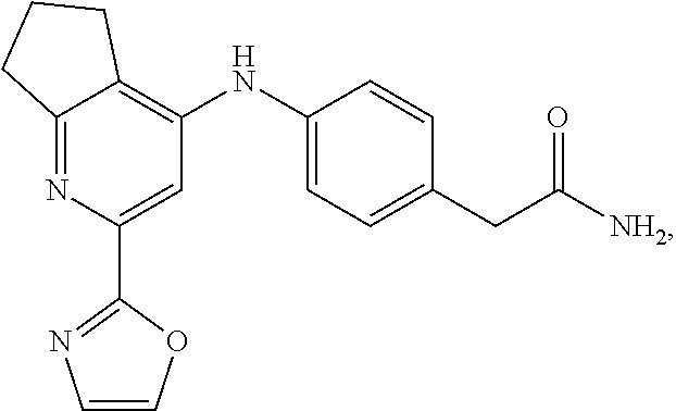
C12=NC(C3=NC=CO3)=CC(NC3=CC=C(CC([NH2])=O)C=C3)=C1CCC2
